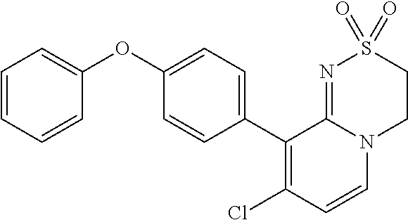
C1(OC2=CC=CC=C2)=CC=C(C2=C(Cl)C=CN3C2=NS(=O)(=O)CC3)C=C1
